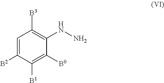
C1=C([B2])C([B1])=C([B0])C(NN)=C1[B3]
